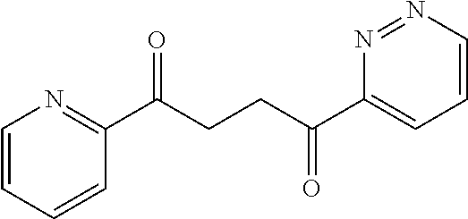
C1(C(CCC(C2=CC=CN=N2)=O)=O)=NC=CC=C1
